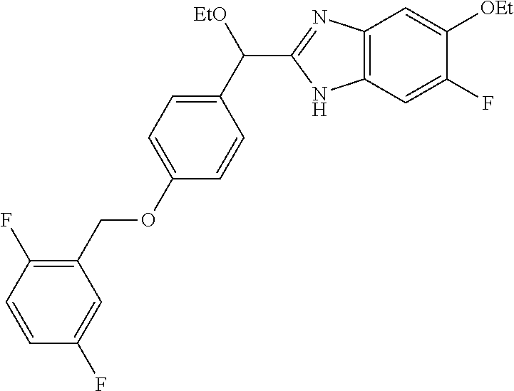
C1(C([EtO])C2=NC3=C(N2)C=C(F)C([OEt])=C3)=CC=C(OCC2=C(F)C=CC(F)=C2)C=C1
